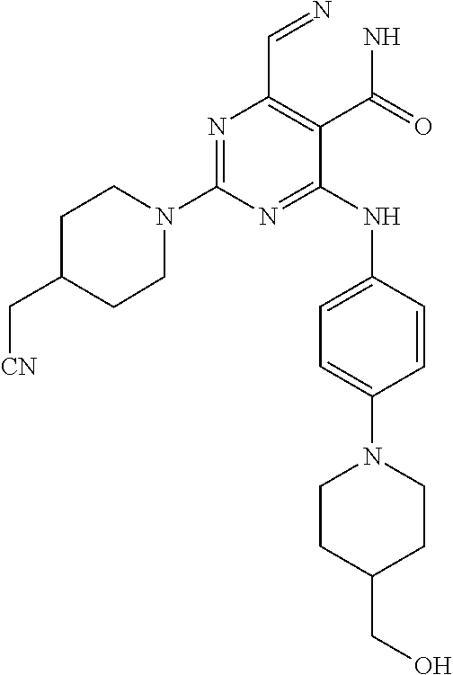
N1=C(N2CCC(C[CN])CC2)N=C(NC2=CC=C(N3CCC(CO)CC3)C=C2)C(C(N)=O)=C1C=N
